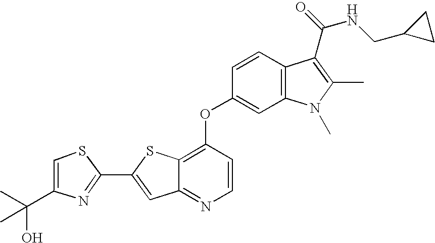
C1(C(C)(C)O)=CSC(C2=CC3=NC=CC(OC4=CC5=C(C=C4)C(C(NCC4CC4)=O)=C(C)N5C)=C3S2)=N1
